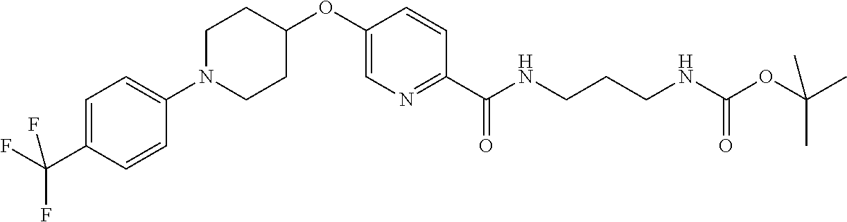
N1=C(C(NCCCNC(=O)OC(C)(C)C)=O)C=CC(OC2CCN(C3=CC=C(C(F)(F)F)C=C3)CC2)=C1
